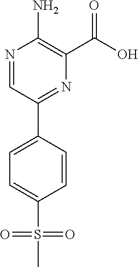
N1=CC(C2=CC=C(S(C)(=O)=O)C=C2)=NC(C(O)=O)=C1N
